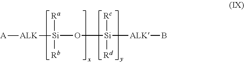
[Si](O[Si]([ALK]B)([Rc])[Rd])([ALK][A])([Ra])[Rb]
